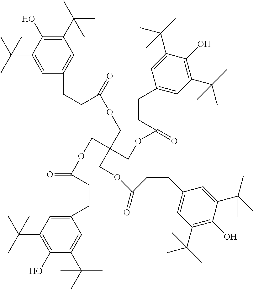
C1(C(C)(C)C)=C(O)C(C(C)(C)C)=CC(CCC(=O)OCC(COC(CCC2=CC(C(C)(C)C)=C(O)C(C(C)(C)C)=C2)=O)(COC(CCC2=CC(C(C)(C)C)=C(O)C(C(C)(C)C)=C2)=O)COC(=O)CCC2=CC(C(C)(C)C)=C(O)C(C(C)(C)C)=C2)=C1
